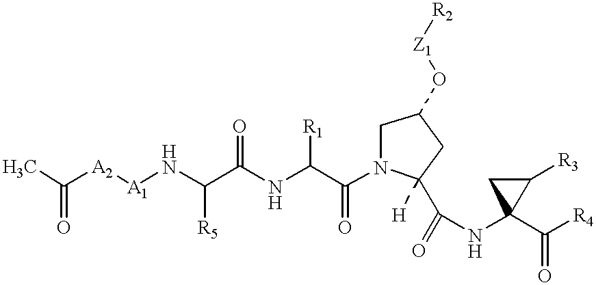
CC([A2][A1]NC(C(NC(C(=O)N1CC(O[Z1][R2])CC1(C(=O)NC1(C([R4])=O)C([R3])C1)[H])[R1])=O)[R5])=O
